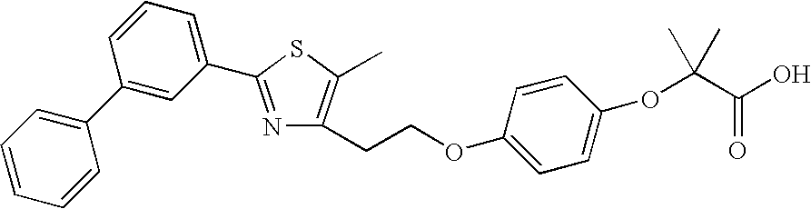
C1=CC=C(C2=NC(CCOC3=CC=C(OC(C(O)=O)(C)C)C=C3)=C(C)S2)C=C1C1=CC=CC=C1
